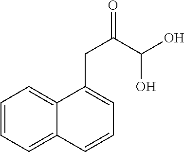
C1=CC=C2C(=C1)C(CC(=O)C(O)O)=CC=C2
